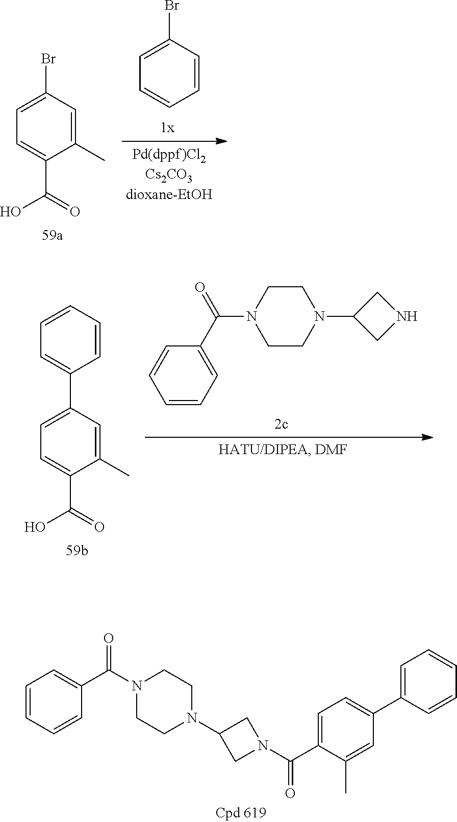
C1=CC=CC(C(N2CCN(C3CN(C(C4=CC=C(C5=CC=CC=C5)C=C4C)=O)C3)CC2)=O)=C1.C1(C)=CC(Br)=CC=C1C(=O)O.C1=CC(Br)=CC=C1.C1(C)=CC(C2=CC=CC=C2)=CC=C1C(=O)O.C1=CC=C(C(N2CCN(C3CNC3)CC2)=O)C=C1
